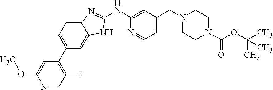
C1(NC2=CC(CN3CCN(C(OC(C)(C)C)=O)CC3)=CC=N2)=NC2=CC=C(C3=C(F)C=NC(OC)=C3)C=C2N1
